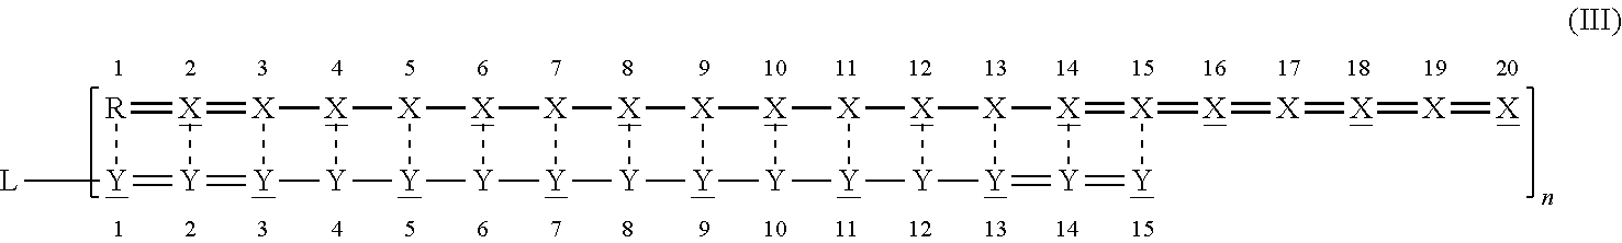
[L][Y]1=[Y]2=[Y]3[Y]4[Y]5[Y]6[Y]7[Y]8[Y]9[Y]%10[Y]%11[Y]%12[Y]%13=[Y]%14=[Y][X](=[X]=[X]=[X]=[X]=[X])=[X]%14[X]%13[X]%12[X]%11[X]%10[X]9[X]8[X]7[X]6[X]5[X]4[X]3=[X]2=[R]1
